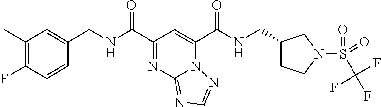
C1(C)=C(F)C=CC(CNC(C2=NC3=NC=NN3C(C(NCC3CCN(S(=O)(C(F)(F)F)=O)C3)=O)=C2)=O)=C1
